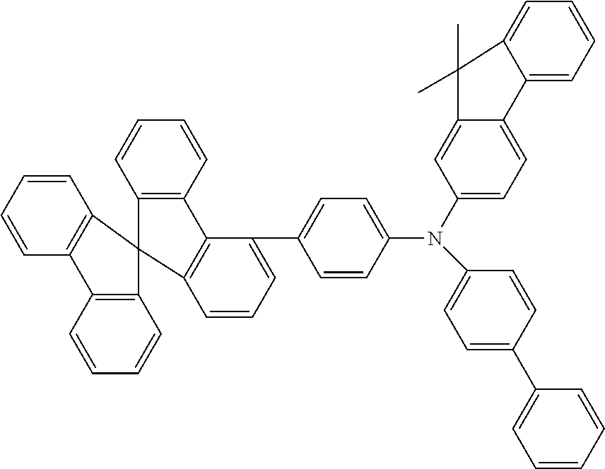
C12=CC=CC=C1C(C)(C)C1=CC(N(C3=CC=C(C4=CC=CC=C4)C=C3)C3=CC=C(C4=CC=CC5=C4C4=C(C=CC=C4)C54C5=C(C=CC=C5)C5=C4C=CC=C5)C=C3)=CC=C21
